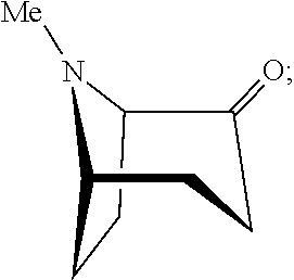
C12CCC(N1[Me])C(=O)CC2
